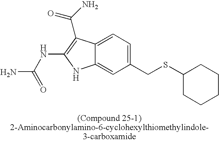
C12=CC=C(CSC3CCCCC3)C=C1NC(NC(N)=O)=C2C(=O)N
